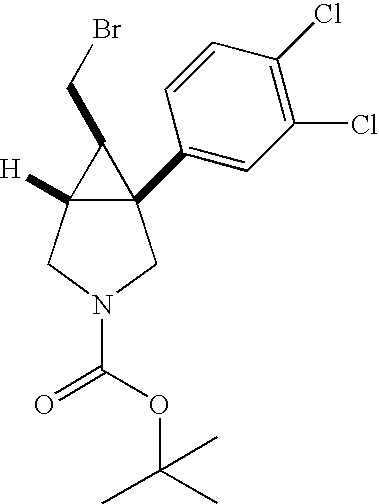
C12(C3=CC(Cl)=C(Cl)C=C3)C([H])(CN(C(OC(C)(C)C)=O)C1)C2CBr
